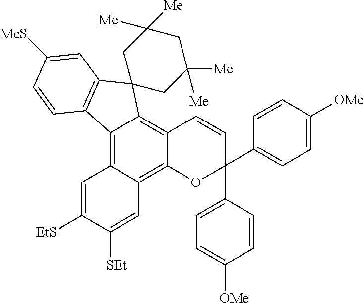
C12=C3C(=C4C(=C1C1(C5=C2C=CC([MeS])=C5)CC([Me])([Me])CC([Me])([Me])C1)C=CC(C1=CC=C([OMe])C=C1)(C1=CC=C([OMe])C=C1)O4)C=C([SEt])C([EtS])=C3
